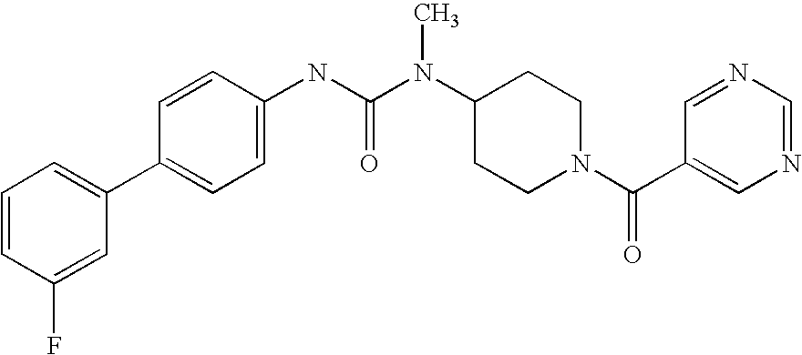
C1=CC(F)=CC(C2=CC=C(NC(N(C3CCN(C(C4=CN=CN=C4)=O)CC3)C)=O)C=C2)=C1
